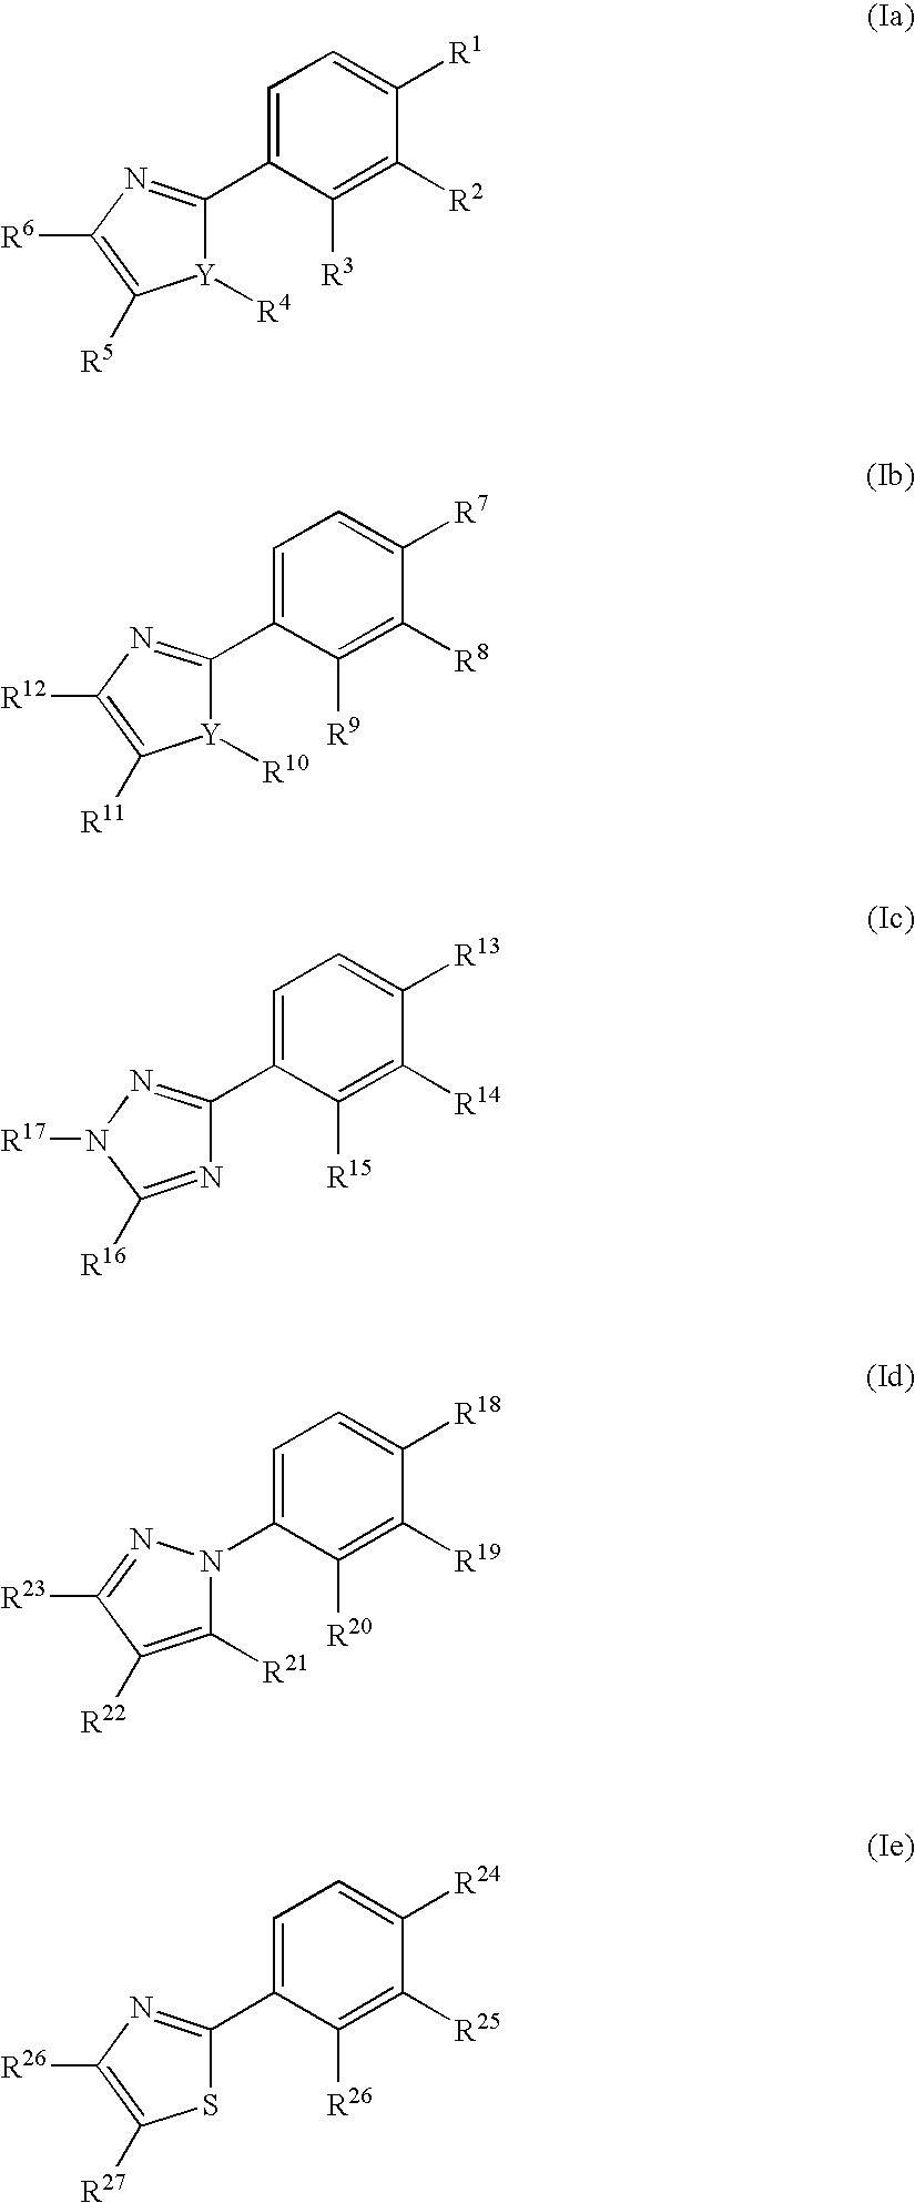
C1=C(C2=NC([R6])=C([R5])[Y]2[R4])C([R3])=C([R2])C([R1])=C1.C1=C(C2=NC([R12])=C([R11])[Y]2[R10])C([R9])=C([R8])C([R7])=C1.C1=C(C2=NN([R17])C([R16])=N2)C([R15])=C([R14])C([R13])=C1.C1=C(N2C([R21])=C([R22])C([R23])=N2)C([R20])=C([R19])C([R18])=C1.C1=C(C2=NC([R26])=C([R27])S2)C([R26])=C([R25])C([R24])=C1
